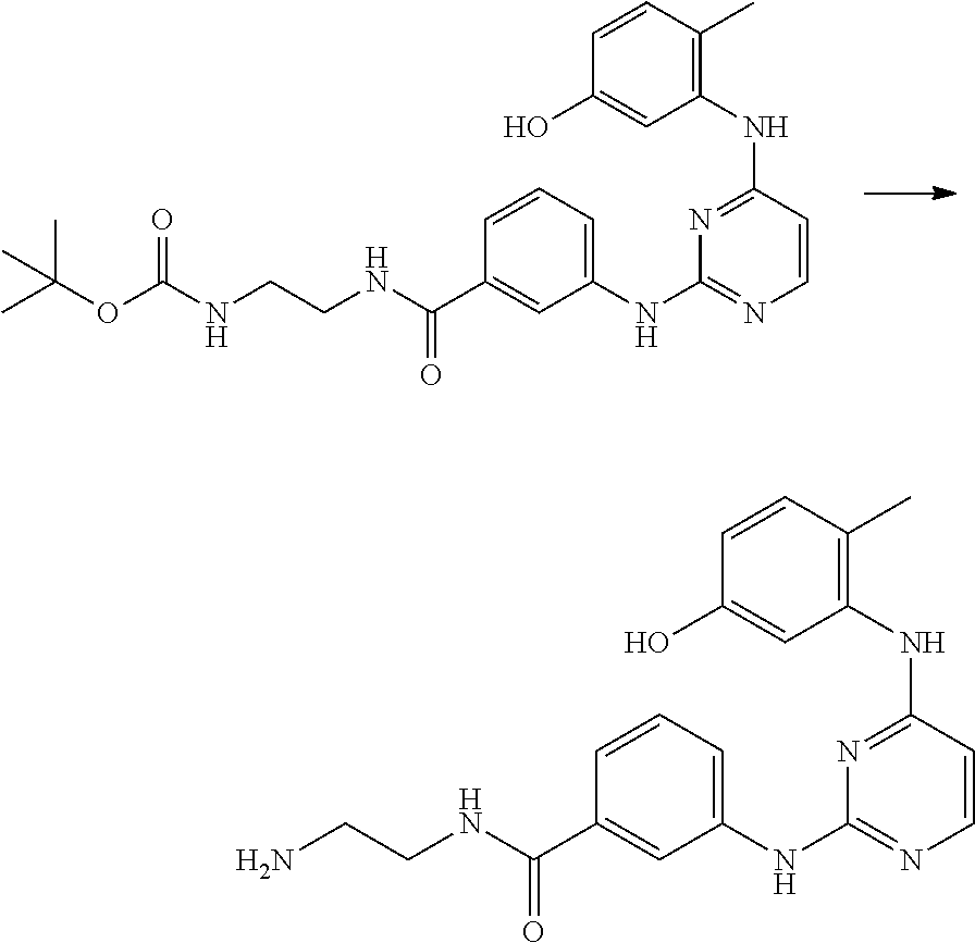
C(OC(NCCNC(C1=CC(NC2=NC=CC(NC3=C(C)C=CC(O)=C3)=N2)=CC=C1)=O)=O)(C)(C)C.NCCNC(C1=CC(NC2=NC=CC(NC3=C(C)C=CC(O)=C3)=N2)=CC=C1)=O
